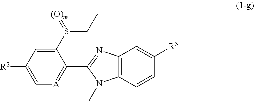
C1(S(=[(O)m])CC)=CC([R2])=C[A]=C1C1=NC2=C(N1C)C=CC([R3])=C2
